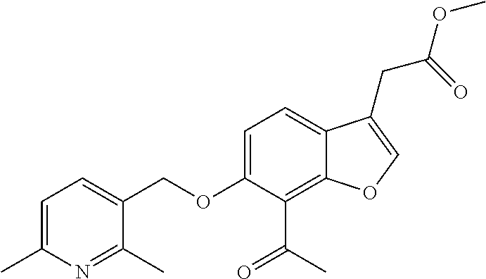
C1=C(C)N=C(C)C(COC2=CC=C3C(=C2C(C)=O)OC=C3CC(=O)OC)=C1
